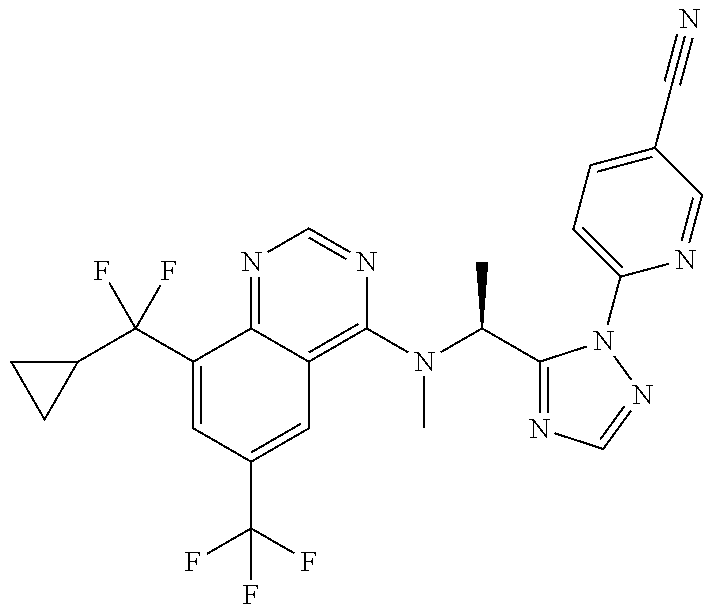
C1(C(F)(F)C2CC2)=CC(C(F)(F)F)=CC2=C(N(C)C(C)C3=NC=NN3C3=CC=C(C#N)C=N3)N=CN=C12
